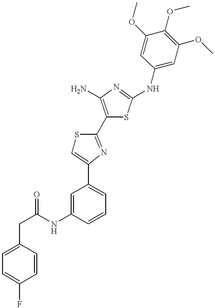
C(NC1=CC(C2=CSC(C3=C(N)N=C(NC4=CC(OC)=C(OC)C(OC)=C4)S3)=N2)=CC=C1)(=O)CC1=CC=C(F)C=C1
